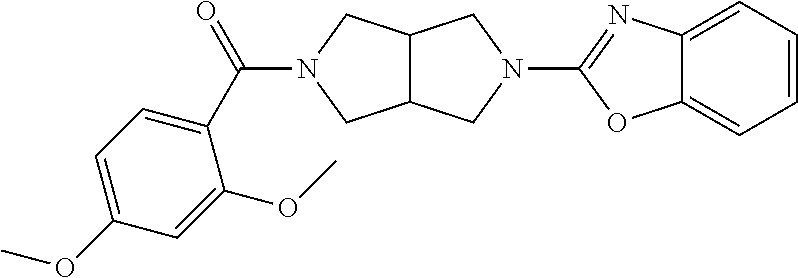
C12C(CN(C3=NC4=CC=CC=C4O3)C1)CN(C(C1=CC=C(OC)C=C1OC)=O)C2
